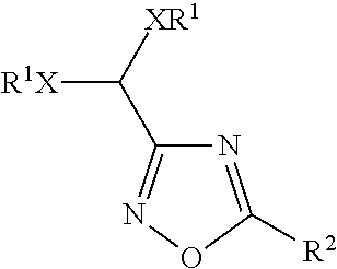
[R1X]C([XR1])C1=NOC([R2])=N1
